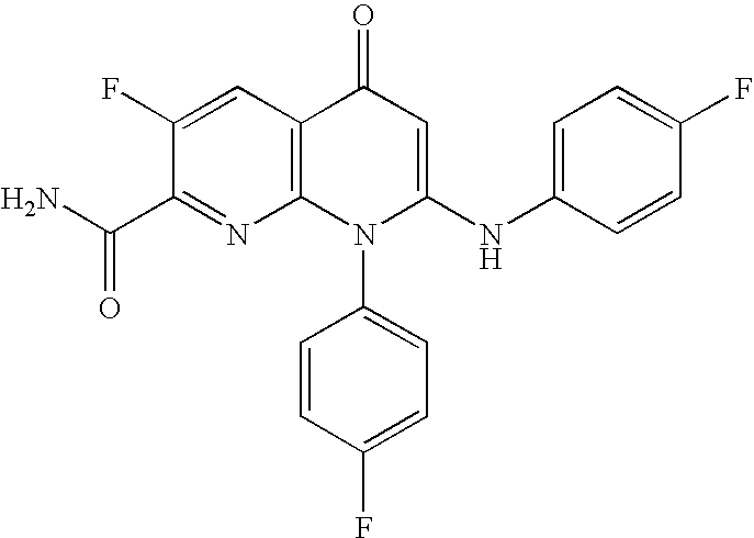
C1(C(N)=O)=NC2=C(C=C1F)C(=O)C=C(NC1=CC=C(F)C=C1)N2C1=CC=C(F)C=C1
